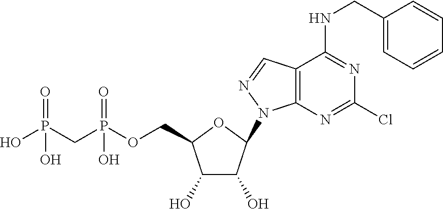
N1=C(Cl)N=C(NCC2=CC=CC=C2)C2=C1N(C1C(O)C(O)C(COP(CP(O)(O)=O)(O)=O)O1)N=C2
